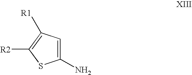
C1(N)=CC([R1])=C([R2])S1
